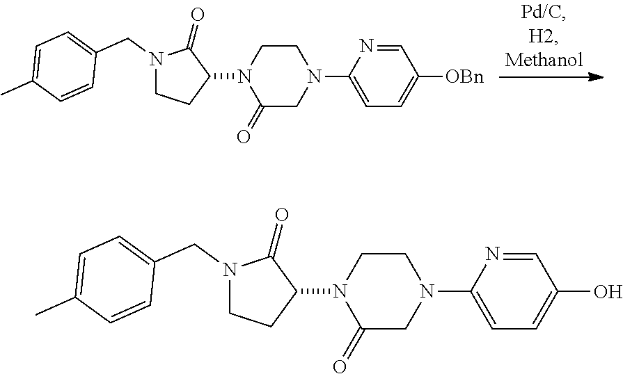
N1(CC2=CC=C(C)C=C2)CCC(N2C(=O)CN(C3=CC=C([OBn])C=N3)CC2)C1=O.N1(CC2=CC=C(C)C=C2)CCC(N2C(=O)CN(C3=CC=C(O)C=N3)CC2)C1=O
